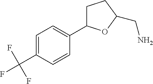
C1=C(C(F)(F)F)C=CC(C2CCC(CN)O2)=C1
